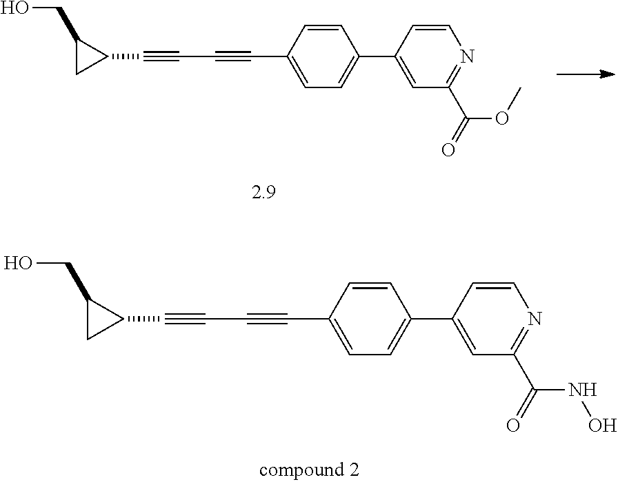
C1=CC(C2=CC=C(C#CC#CC3C(CO)C3)C=C2)=CC(C(=O)OC)=N1.C1=CC(C2=CC=C(C#CC#CC3C(CO)C3)C=C2)=CC(C(=O)NO)=N1
